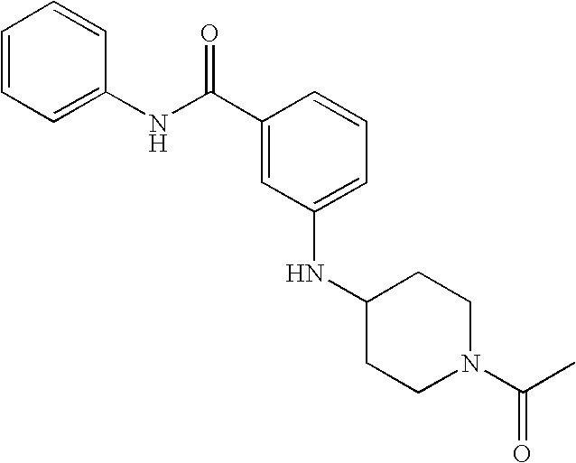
C1=CC=C(NC(C2=CC(NC3CCN(C(=O)C)CC3)=CC=C2)=O)C=C1
